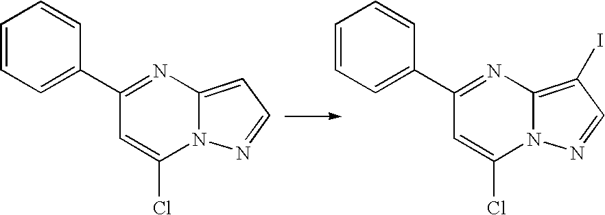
C1(C2=NC3=C(I)C=NN3C(Cl)=C2)=CC=CC=C1.C1(C2=NC3=CC=NN3C(Cl)=C2)=CC=CC=C1
